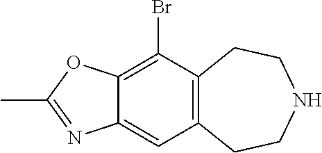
C12=C(CCNCC1)C=C1C(=C2Br)OC(C)=N1
